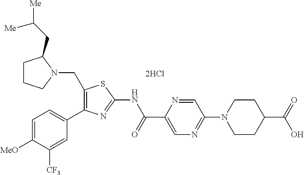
C1(CN2CCCC2CC([Me])[Me])=C(C2=CC=C([MeO])C([CF3])=C2)N=C(NC(C2=CN=C(N3CCC(C(=O)O)CC3)C=N2)=O)S1
